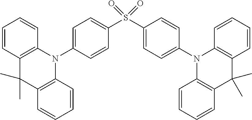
C1=CC2=C(C=C1)N(C1=CC=C(S(=O)(C3=CC=C(N4C5=C(C(C)(C)C6=C4C=CC=C6)C=CC=C5)C=C3)=O)C=C1)C1=C(C2(C)C)C=CC=C1
